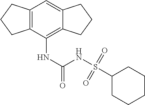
C12=C(C(NC(NS(C3CCCCC3)(=O)=O)=O)=C3C(=C1)CCC3)CCC2
